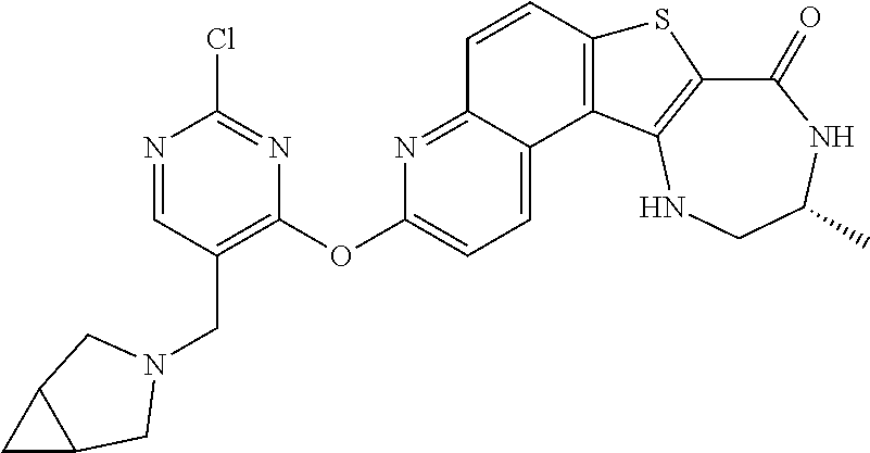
C1(=O)C2=C(NCC(C)N1)C1=C(S2)C=CC2=NC(OC3=C(CN4CC5CC5C4)C=NC(Cl)=N3)=CC=C12
